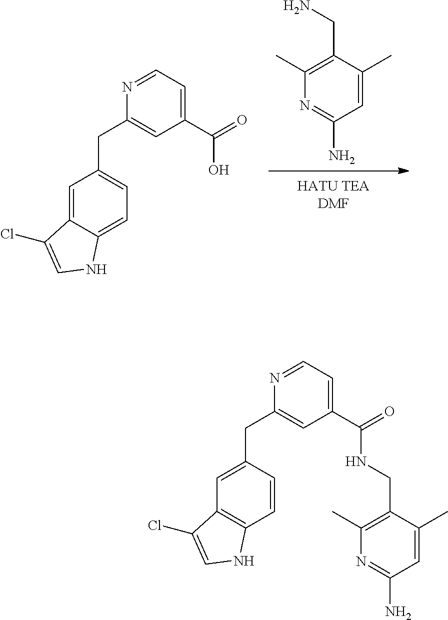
N1=C(N)C=C(C)C(CN)=C1C.C1=C2C(=CC=C1CC1=CC(C(=O)O)=CC=N1)NC=C2Cl.C1=C(CC2=CC(C(=O)NCC3=C(C)N=C(N)C=C3C)=CC=N2)C=CC2=C1C(Cl)=CN2
